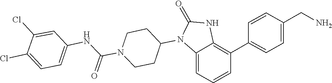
O=C1NC2=C(C3=CC=C(CN)C=C3)C=CC=C2N1C1CCN(C(NC2=CC=C(Cl)C(Cl)=C2)=O)CC1
